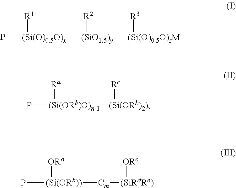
P[(Si(O)0.5O)x]([(SiO1.5)y]([(Si(O)0.5O)zM][R3])[R2])[R1].P[(Si(ORb)O)n-1]([(Si(ORb)2)][Rc])[Ra].[(Si(ORb))]([Cm][(SiRdRe)][ORc])([ORa])P
